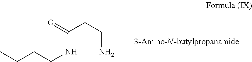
CCCCNC(CCN)=O
